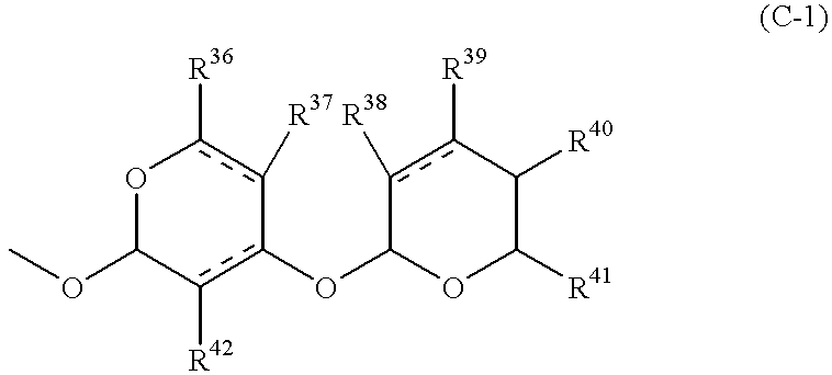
c1([R38])c([R39])C([R40])C([R41])OC1Oc1c([R42])C(OC)Oc([R36])c-1[R37]
